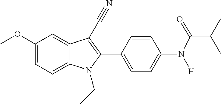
C1=C2C(=CC(OC)=C1)C(C#N)=C(C1=CC=C(N([H])C(C(C)C)=O)C=C1)N2CC
